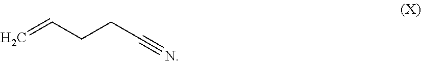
C=CCCC#N
